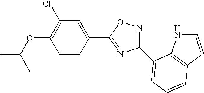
C1(OC(C)C)=C(Cl)C=C(C2=NC(C3=CC=CC4=C3NC=C4)=NO2)C=C1
